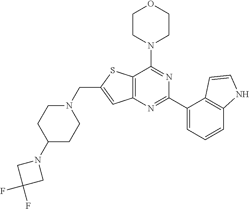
C12=C(N=C(C3=CC=CC4=C3C=CN4)N=C1N1CCOCC1)C=C(CN1CCC(N3CC(F)(F)C3)CC1)S2
